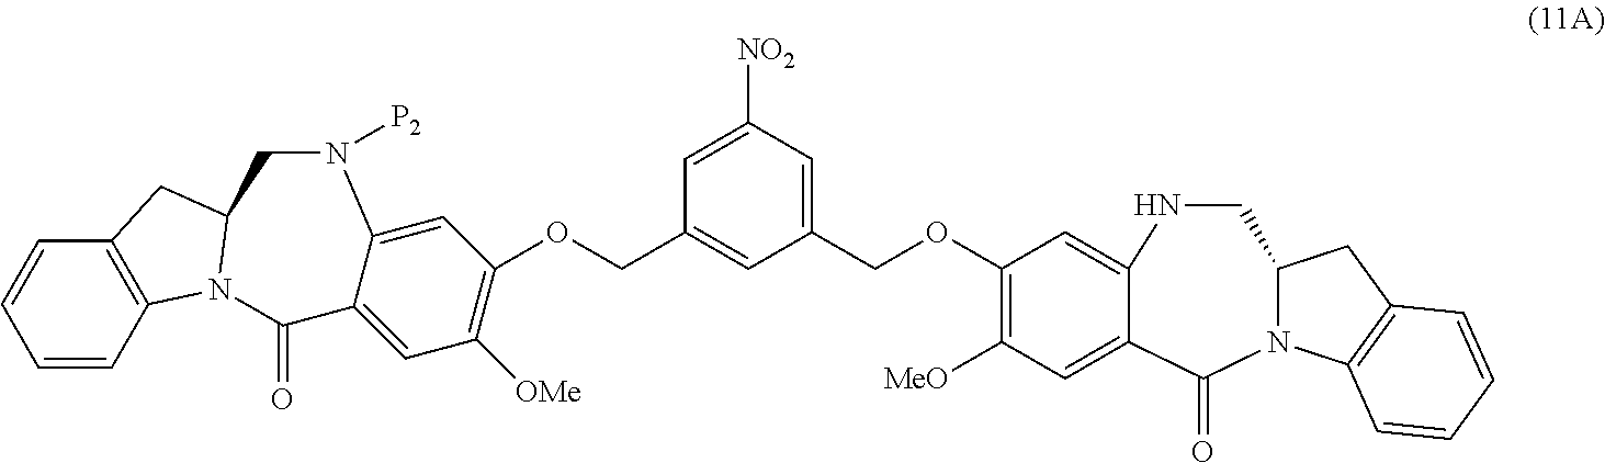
C1NC2=CC(OCC3=CC([NO2])=CC(COC4=C([OMe])C=C5C(=C4)N([P2])CC4CC6=C(C=CC=C6)N4C5=O)=C3)=C([MeO])C=C2C(=O)N2C1CC1=C2C=CC=C1
